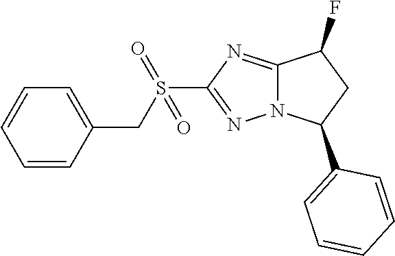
N12C(=NC(S(CC3=CC=CC=C3)(=O)=O)=N1)C(F)CC2C1=CC=CC=C1
